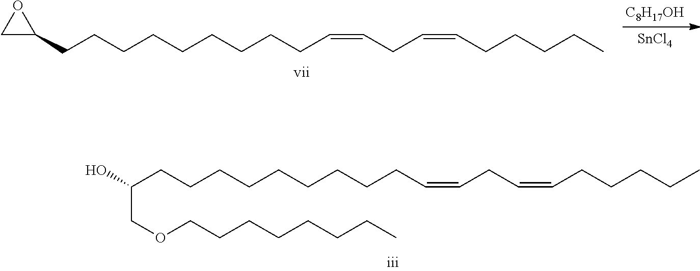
OC(CCCCCCCCCC=CCC=CCCCCC)COCCCCCCCC.[C8H17OH].[SnCl4].C1C(CCCCCCCCCC=CCC=CCCCCC)O1
